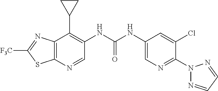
C12=C(N=CC(NC(NC3=CN=C(N4N=CC=N4)C(Cl)=C3)=O)=C1C1CC1)SC([F3C])=N2
